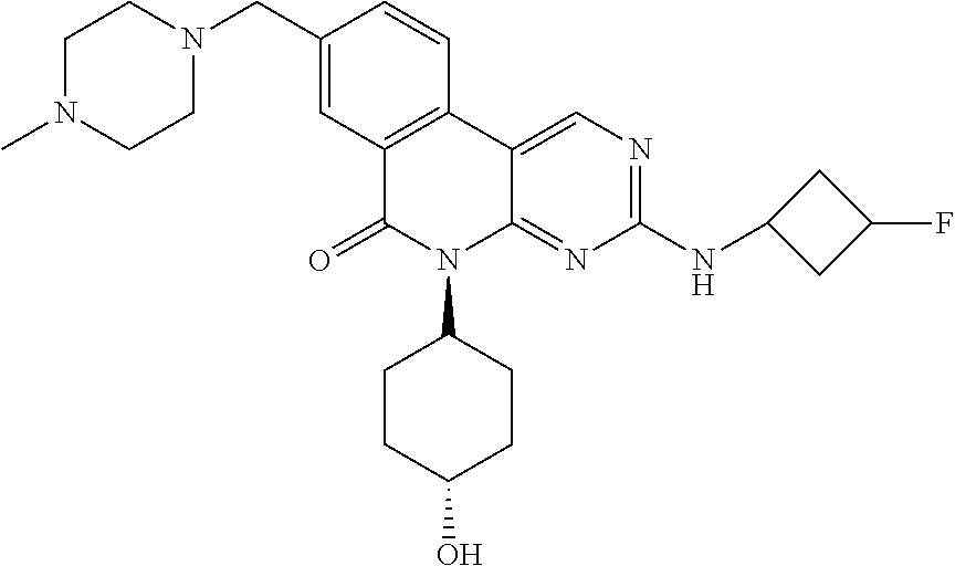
C12=CN=C(NC3CC(F)C3)N=C1N(C1CCC(O)CC1)C(=O)C1=C2C=CC(CN2CCN(C)CC2)=C1
